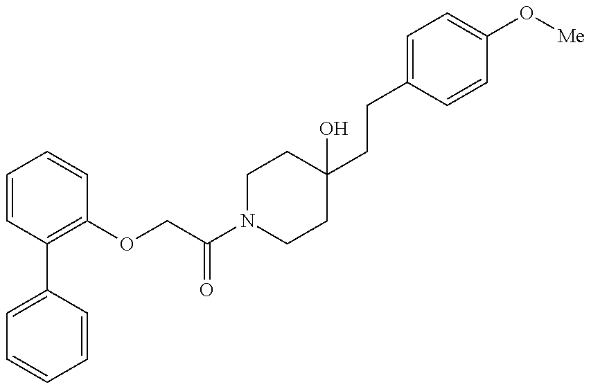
C1=C(C2=C(OCC(N3CCC(CCC4=CC=C(O[Me])C=C4)(O)CC3)=O)C=CC=C2)C=CC=C1
